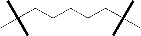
C(CCCCCC(C)(C)C)(C)(C)C
